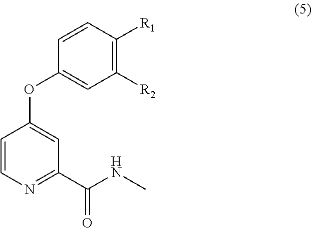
C1=CC(OC2=CC([R2])=C([R1])C=C2)=CC(C(NC)=O)=N1
